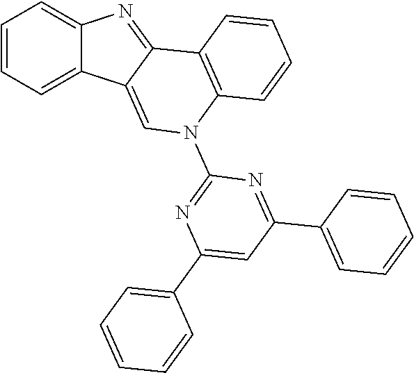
C1=CC=C2C(=C1)N=C1C2=CN(C2=NC(C3=CC=CC=C3)=CC(C3=CC=CC=C3)=N2)C2=C1C=CC=C2
